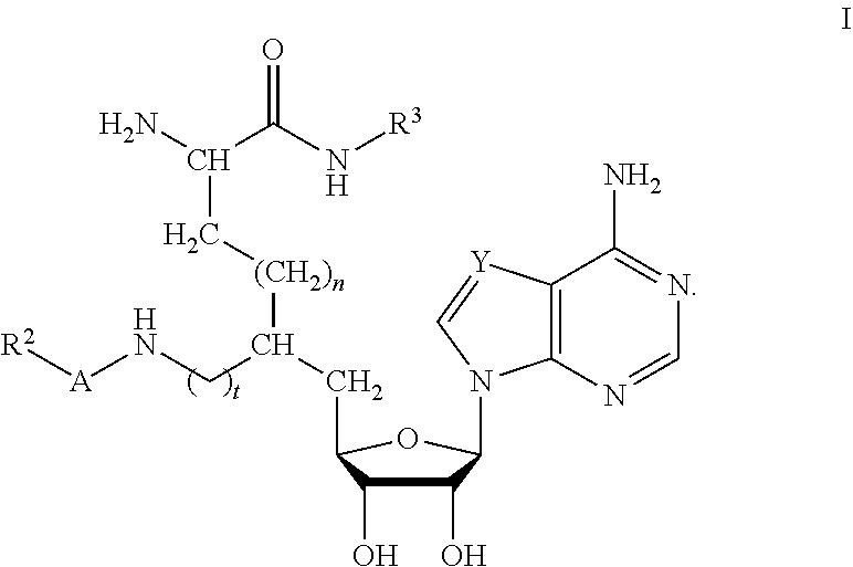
NC(C(N[R3])=O)C[(CH2)n]C(CC1C(O)C(O)C(N2C3=C(C(N)=NC=N3)[Y]=C2)O1)CN[A][R2]
